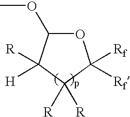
O1C(OC)C([R])([H])C([R])([R])C1([Rf])[Rf]
